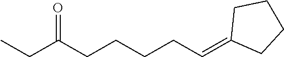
C(C(CCCCC=C1CCCC1)=O)C
